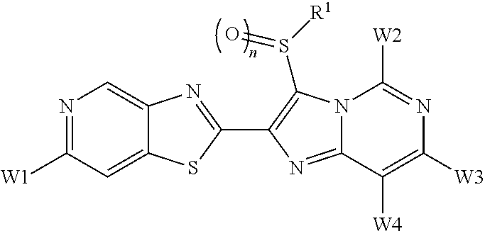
C12=CC([W1])=NC=C1N=C(C1=C(S([R1])=O)N3C(=N1)C([W4])=C([W3])N=C3[W2])S2
